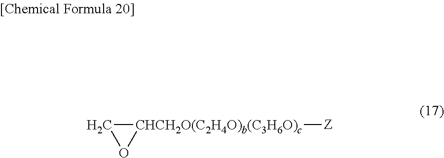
[CHCH2O(C2H4O)b(C3H6O)c]1([Z])CO1
